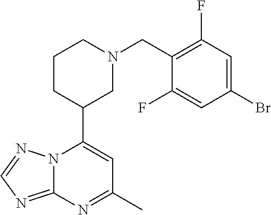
N12C(=NC=N1)N=C(C)C=C2C1CN(CC2=C(F)C=C(Br)C=C2F)CCC1
